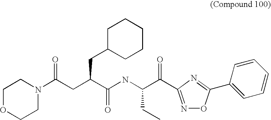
C1OCCN(C(CC(C(NC(C(=O)C2=NOC(C3=CC=CC=C3)=N2)CC)=O)CC2CCCCC2)=O)C1
